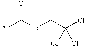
ClC(OCC(Cl)(Cl)Cl)=O
